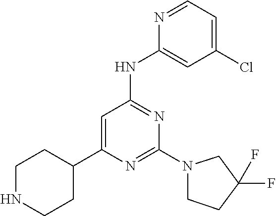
N1=C(N2CCC(F)(F)C2)N=C(NC2=CC(Cl)=CC=N2)C=C1C1CCNCC1
